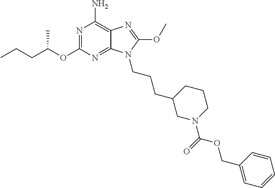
N1=C(OC(CCC)C)N=C2C(=C1N)N=C(OC)N2CCCC1CN(C(=O)OCC2=CC=CC=C2)CCC1
